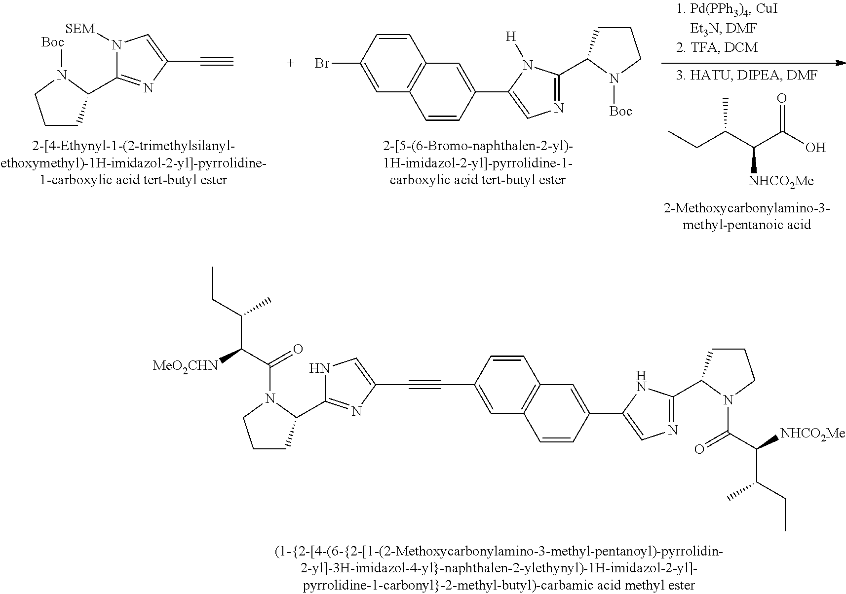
C1(Br)=CC2=C(C=C1)C=C(C1=CN=C(C3CCCN3[Boc])N1[H])C=C2.C1CC(C2=NC(C#C)=CN2[SEM])N([Boc])C1.CCC(C(C(O)=O)[NHCO2Me])C.C1CC(C2=NC(C#CC3=CC4=C(C=C3)C=C(C3=CN=C(C5CCCN5C(C(C(CC)C)[NHCO2Me])=O)N3)C=C4)=CN2)N(C(C(C(CC)C)[MeO2CHN])=O)C1
